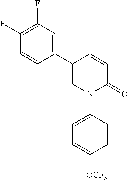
C1=C(C)C(C2=CC(F)=C(F)C=C2)=CN(C2=CC=C([OCF3])C=C2)C1=O
